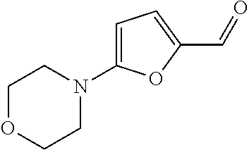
C1OCCN(C2=CC=C(C=O)O2)C1
